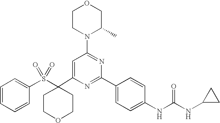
C1(C2(S(C3=CC=CC=C3)(=O)=O)CCOCC2)=CC(N2C(C)COCC2)=NC(C2=CC=C(NC(=O)NC3CC3)C=C2)=N1
